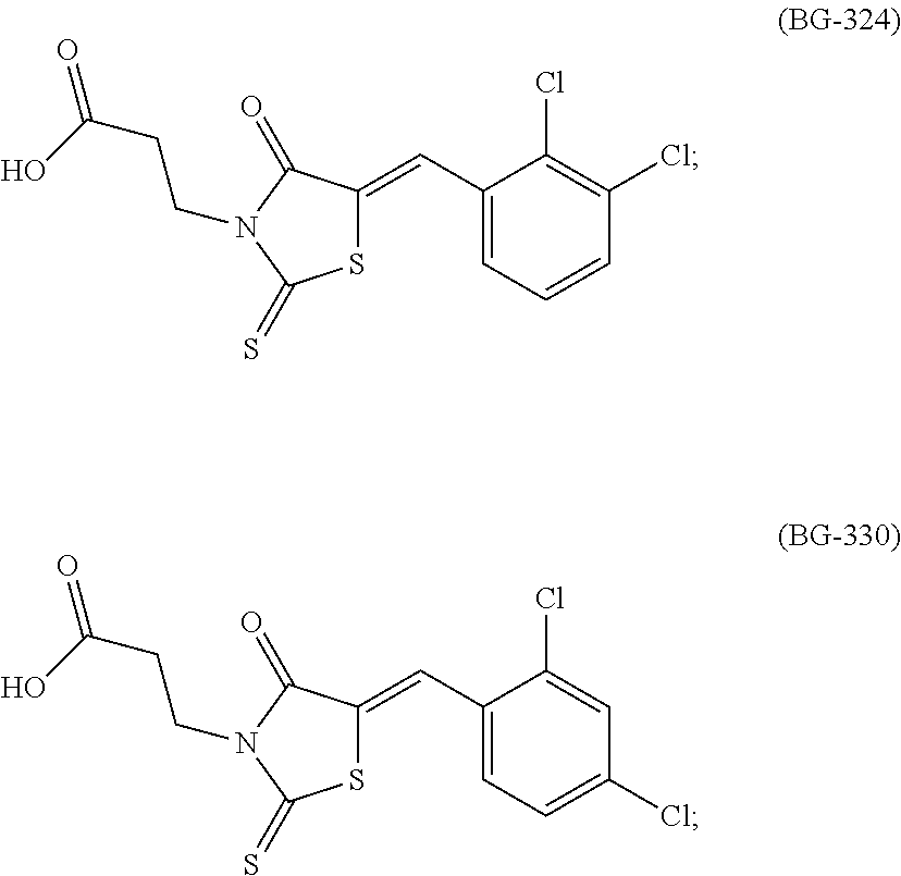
C1(C=C2SC(=S)N(CCC(=O)O)C2=O)=CC=CC(Cl)=C1Cl.C1(C=C2SC(=S)N(CCC(=O)O)C2=O)=CC=C(Cl)C=C1Cl
